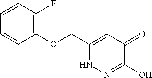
C1(OCC2=CC(=O)C(O)=NN2)=C(F)C=CC=C1
